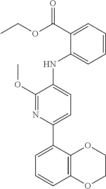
C1=CC=C(C(OCC)=O)C(NC2=CC=C(C3=CC=CC4=C3OCCO4)N=C2OC)=C1
